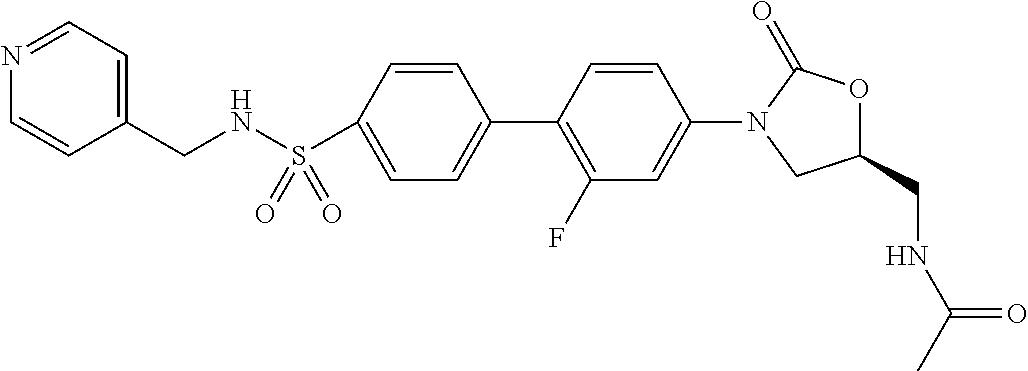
C1(S(NCC2=CC=NC=C2)(=O)=O)=CC=C(C2=C(F)C=C(N3C(=O)OC(CNC(C)=O)C3)C=C2)C=C1
